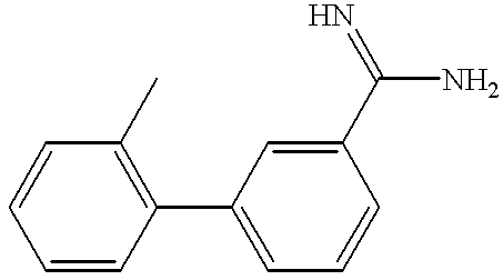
C1=CC(C2=CC=CC(C(N)=N)=C2)=C(C)C=C1
